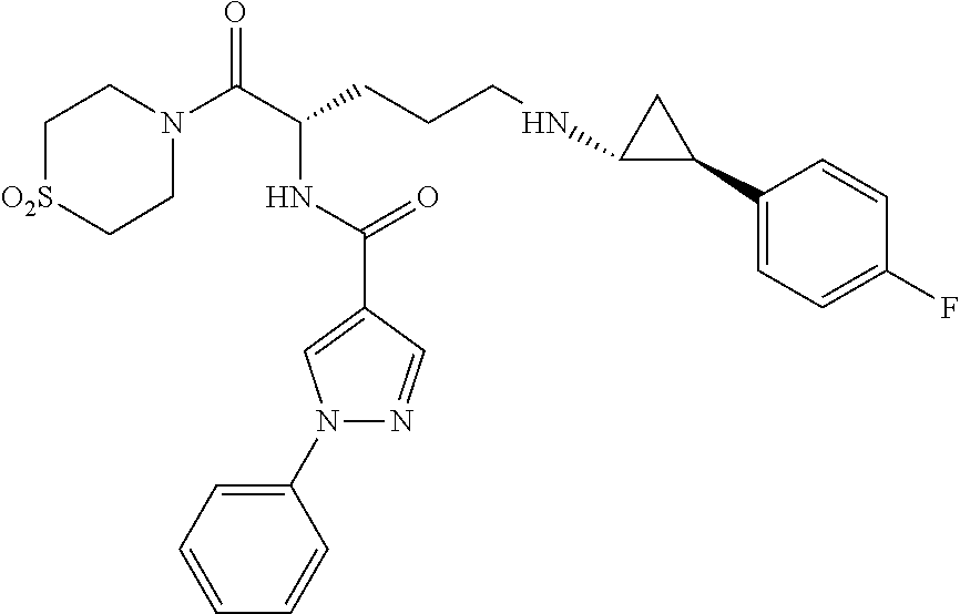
C1N(C(C(CCCNC2C(C3=CC=C(F)C=C3)C2)NC(C2=CN(C3=CC=CC=C3)N=C2)=O)=O)CC[O2S]C1
